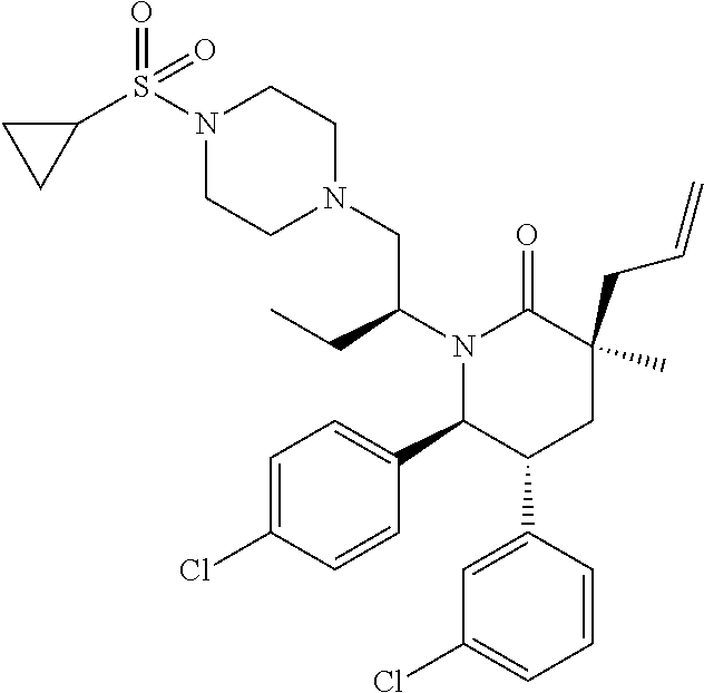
N1(C(CC)CN2CCN(S(C3CC3)(=O)=O)CC2)C(C2=CC=C(Cl)C=C2)C(C2=CC(Cl)=CC=C2)CC(CC=C)(C)C1=O
